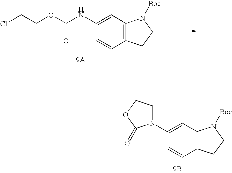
C1(N2CCOC2=O)=CC2=C(C=C1)CCN2[Boc].[9B].C1(NC(OCCCl)=O)=CC2=C(C=C1)CCN2[Boc]
